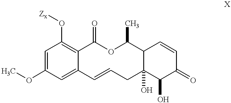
C1=C(OC)C=C2C(=C1O[Zx])C(=O)OC(C)C1C(O)(CC=C2)C(O)C(=O)C=C1
